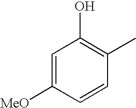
C1=C([MeO])C=CC(C)=C1O
